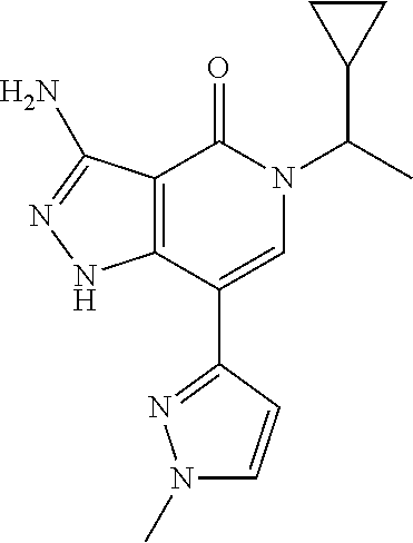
C1(=O)C2=C(C(C3=NN(C)C=C3)=CN1C(C1CC1)C)NN=C2N
